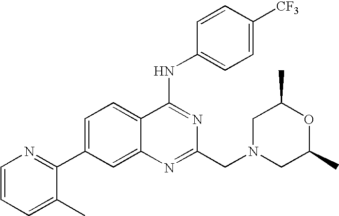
C1=CC=C(C)C(C2=CC=C3C(=C2)N=C(CN2CC(C)OC(C)C2)N=C3NC2=CC=C([CF3])C=C2)=N1
